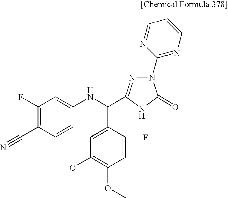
C1(F)=C(C#N)C=CC(NC(C2=CC(OC)=C(OC)C=C2F)C2=NN(C3=NC=CC=N3)C(=O)N2)=C1
